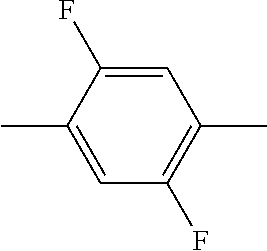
C1=C(C)C(F)=CC(C)=C1F
